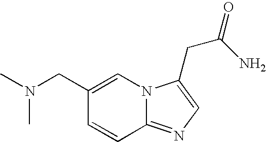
C1(CN(C)C)=CN2C(=NC=C2CC(=O)N)C=C1
